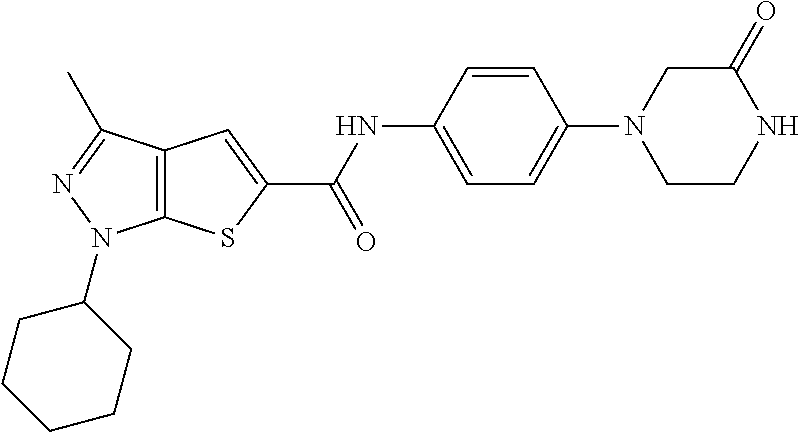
C12=C(C(C)=NN1C1CCCCC1)C=C(C(NC1=CC=C(N3CCNC(=O)C3)C=C1)=O)S2
